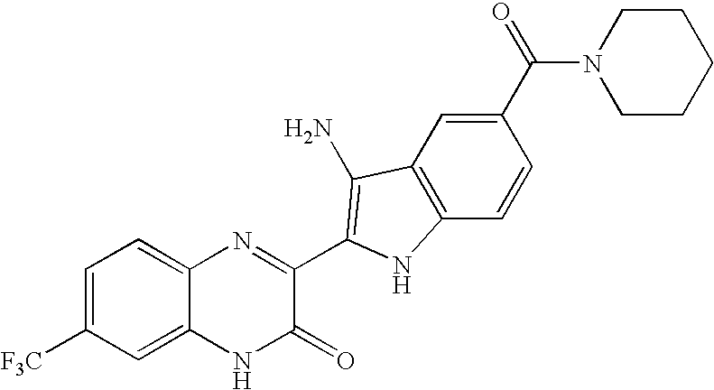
C1=C2C(=CC=C1[F3C])N=C(C1=C(N)C3=C(C=CC(C(=O)N4CCCCC4)=C3)N1)C(=O)N2
